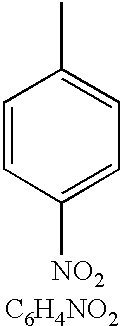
C1=CC([NO2])=CC=C1C.[C6H4NO2]
